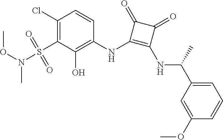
C1(Cl)=C(S(N(OC)C)(=O)=O)C(O)=C(NC2=C(NC(C3=CC=CC(OC)=C3)C)C(=O)C2=O)C=C1
